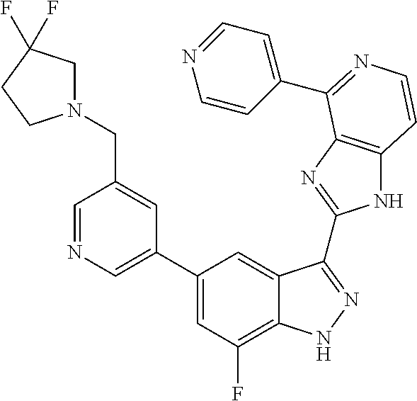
C1(C2=CN=CC(CN3CC(F)(F)CC3)=C2)=CC(F)=C2C(=C1)C(C1=NC3=C(N1)C=CN=C3C1=CC=NC=C1)=NN2
